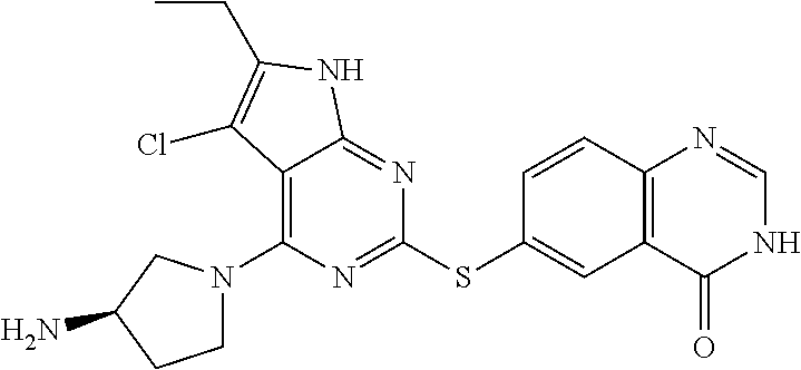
C12=C(N3CCC(N)C3)N=C(SC3=CC4=C(C=C3)N=CNC4=O)N=C1NC(CC)=C2Cl
